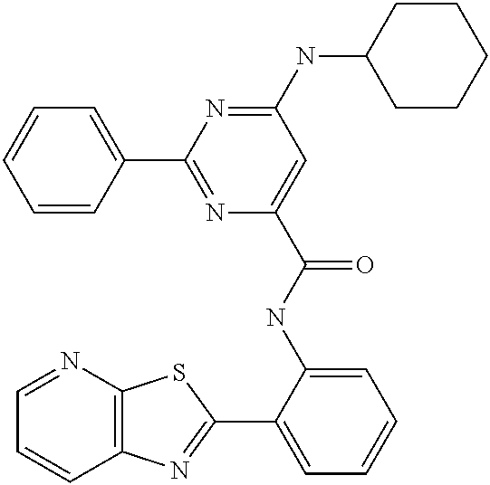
C1=NC2=C(C=C1)N=C(C1=CC=CC=C1NC(=O)C1=CC(NC3CCCCC3)=NC(C3=CC=CC=C3)=N1)S2
